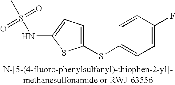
C1=C(F)C=CC(SC2=CC=C(NS(C)(=O)=O)S2)=C1
